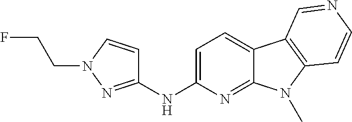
N(C1=CC=C2C(=N1)N(C)C1=C2C=NC=C1)C1=NN(CCF)C=C1
